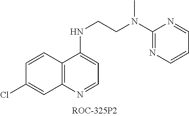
C1(Cl)=CC2=C(C=C1)C(NCCN(C1=NC=CC=N1)C)=CC=N2
